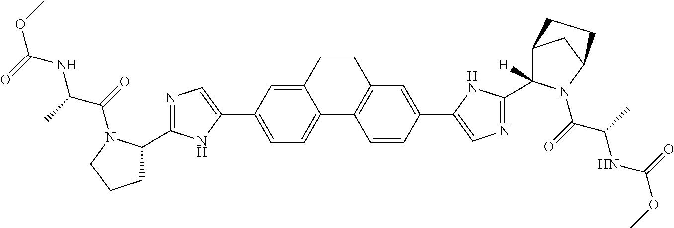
C1=C2C(=CC=C1C1=CN=C(C3CCCN3C(=O)C(C)NC(=O)OC)N1)C1=C(CC2)C=C(C2=CN=C(C3([H])C4CC(N3C(=O)C(C)NC(=O)OC)CC4)N2)C=C1
